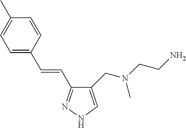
C1(CN(CCN)C)=CNN=C1C=CC1=CC=C(C)C=C1
